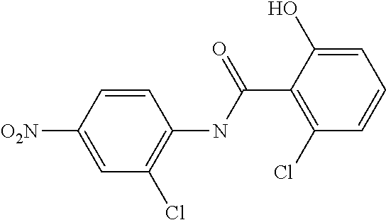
C1=C([O2N])C=CC(NC(C2=C(Cl)C=CC=C2O)=O)=C1Cl
